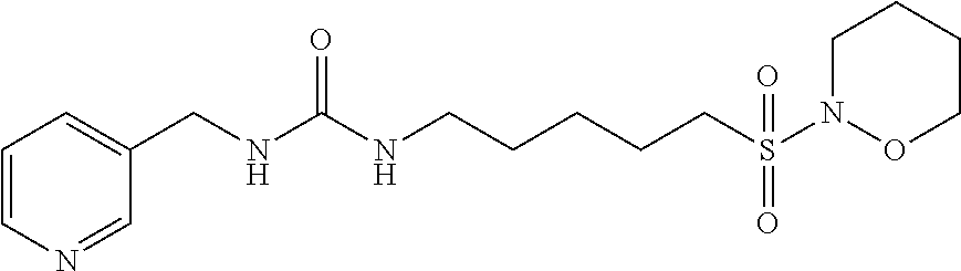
N1=CC(CNC(NCCCCCS(=O)(N2OCCCC2)=O)=O)=CC=C1
